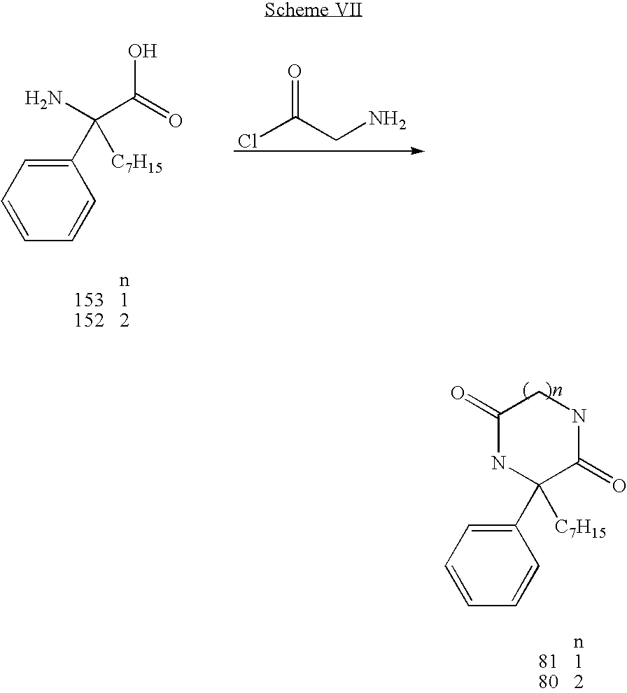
C1=CC=CC(C([C7H15])(N)C(=O)O)=C1.ClC(CN)=O.C1=CC=CC(C2([C7H15])NC(=O)CNC2=O)=C1
